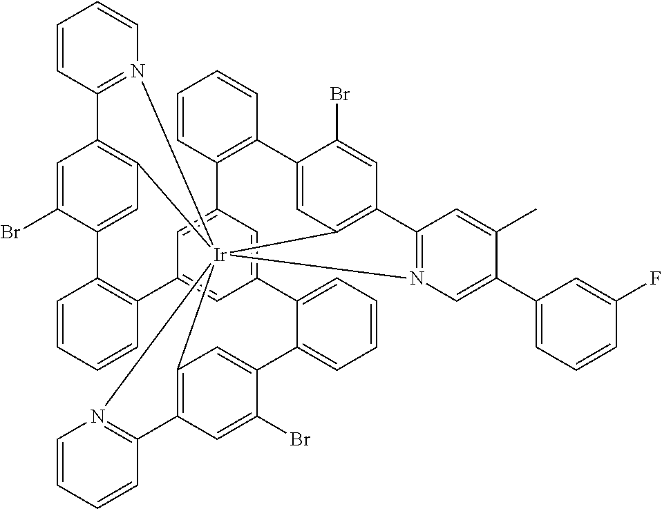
C12=C3C=C(Br)C(=C1)C1=CC=CC=C1C1=CC4=CC(=C1)C1=C(C=CC=C1)C1=CC5=C(C=C1Br)C1=N([Ir]256(C2=C(C=C(Br)C(=C2)C2=C4C=CC=C2)C2=N6C=C(C4=CC=CC(F)=C4)C(C)=C2)N2=C3C=CC=C2)C=CC=C1
